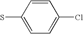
C1=CC(S)=CC=C1Cl
